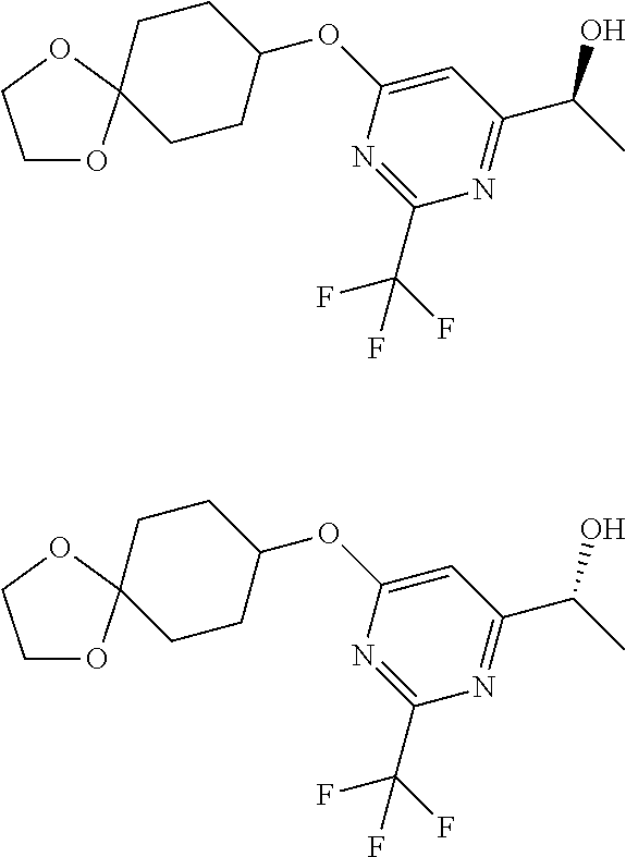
C1OC2(OC1)CCC(OC1=CC(C(C)O)=NC(C(F)(F)F)=N1)CC2.C1OC2(OC1)CCC(OC1=CC(C(C)O)=NC(C(F)(F)F)=N1)CC2
